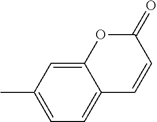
CC1=CC=C2C(=C1)OC(=O)C=C2
